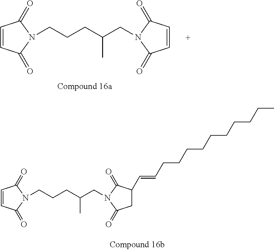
C1=CC(=O)N(CCCC(CN2C(=O)C=CC2=O)C)C1=O.C1=CC(=O)N(CCCC(CN2C(=O)C(C=CCCCCCCCCCC)CC2=O)C)C1=O
